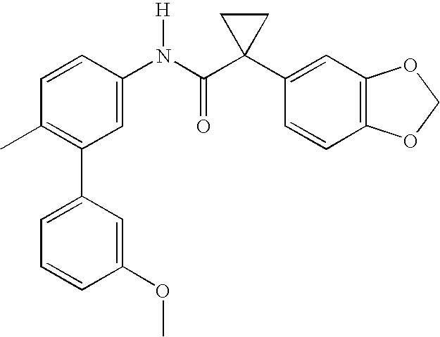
C1(C2=C(C)C=CC(N(C(C3(C4=CC5=C(C=C4)OCO5)CC3)=O)[H])=C2)=CC=CC(OC)=C1
